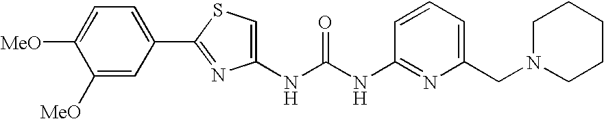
N(C(NC1=NC(CN2CCCCC2)=CC=C1)=O)C1=CSC(C2=CC=C([MeO])C([MeO])=C2)=N1
